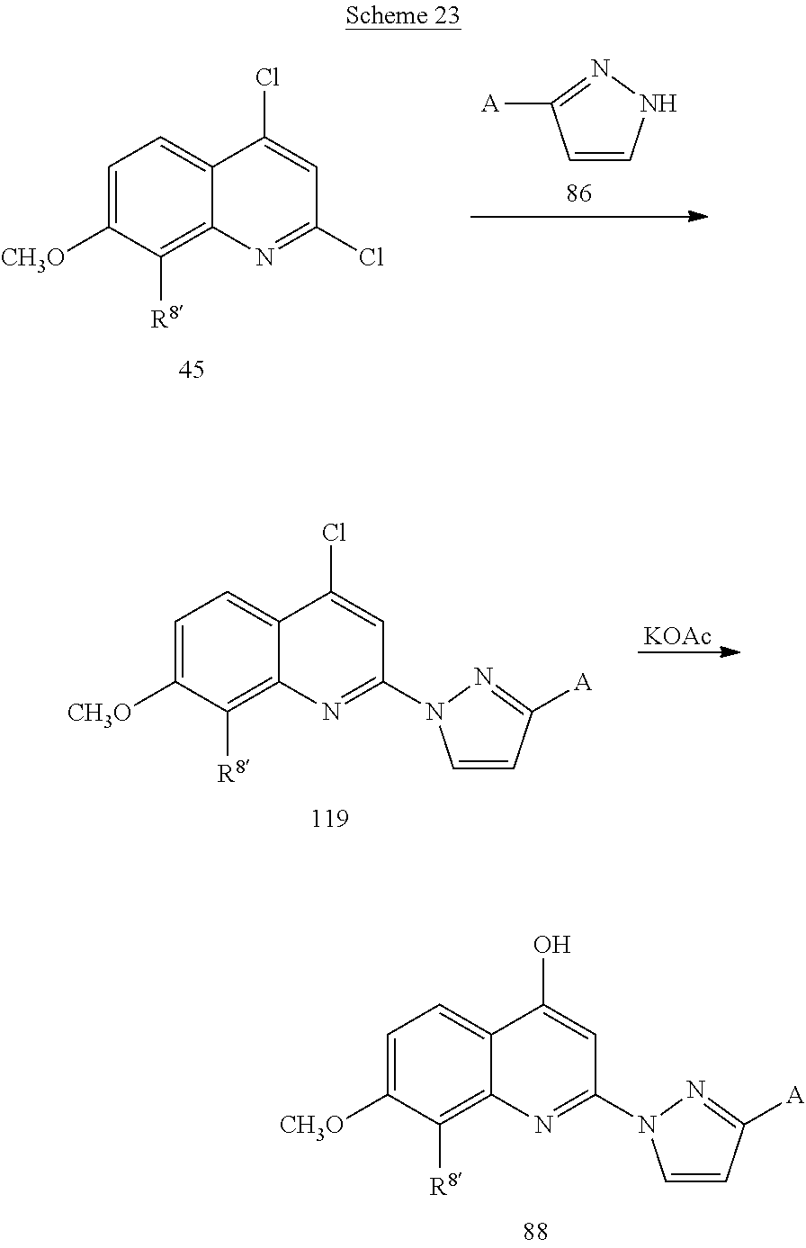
C1=CNN=C1[A].C1=C([CH3O])C([R8])=C2C(=C1)C(Cl)=CC(Cl)=N2.C1=C([CH3O])C([R8])=C2C(=C1)C(Cl)=CC(N1C=CC([A])=N1)=N2.[KOAc].C1=C([CH3O])C([R8])=C2C(=C1)C(O)=CC(N1C=CC([A])=N1)=N2
